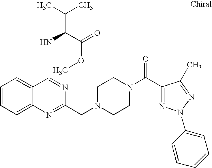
C1=CC=C2C(=C1)C(NC(C(C)C)C(=O)OC)=NC(CN1CCN(C(=O)C3=NN(C4=CC=CC=C4)N=C3C)CC1)=N2
